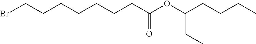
BrCCCCCCCC(OC(CCCC)CC)=O
